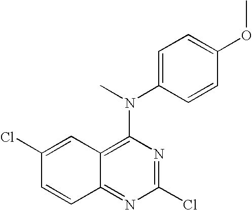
C12=C(N(C)C3=CC=C(OC)C=C3)N=C(Cl)N=C1C=CC(Cl)=C2
